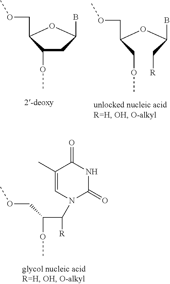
O(CC1C(OC)CC(B)O1)C.O(CC(COC)OC(C[R])B)C.C1(C)=CN(C(C(OC)COC)[R])C(=O)NC1=O
